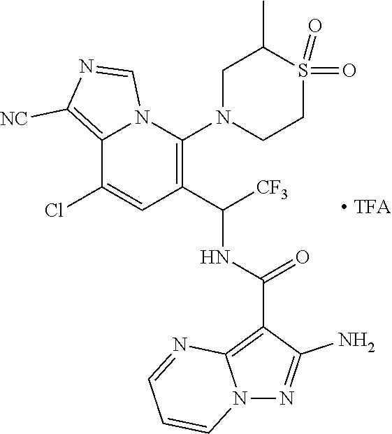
C12=C([NC])N=CN1C(N1CCS(=O)(=O)C(C)C1)=C(C(NC(C1=C3N(N=C1N)C=CC=N3)=O)[CF3])C=C2Cl
